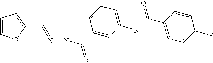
C1(C=NNC(C2=CC(NC(C3=CC=C(F)C=C3)=O)=CC=C2)=O)=CC=CO1
